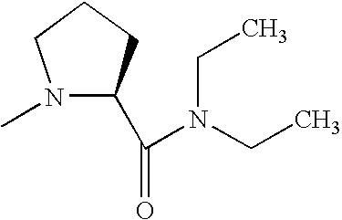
N1(C)C(C(=O)N(CC)CC)CCC1
